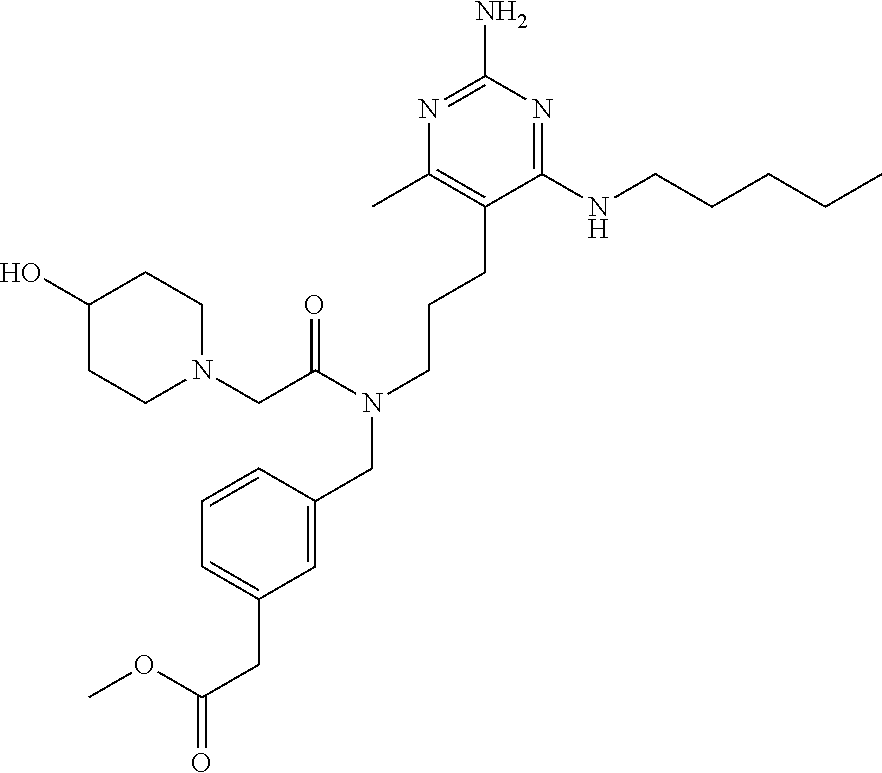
C1(NCCCCC)=NC(N)=NC(C)=C1CCCN(CC1=CC(CC(=O)OC)=CC=C1)C(CN1CCC(O)CC1)=O
